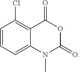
C1=CC=C2C(=C1Cl)C(=O)OC(=O)N2C
